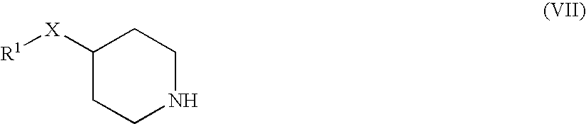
C1([X][R1])CCNCC1
